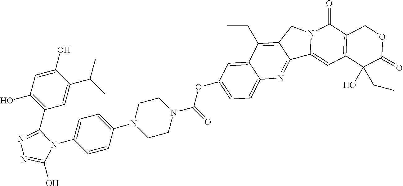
N1=C(C2=C(O)C=C(O)C(C(C)C)=C2)N(C2=CC=C(N3CCN(C(=O)OC4=CC=C5C(=C4)C(CC)=C4C(=N5)C5=CC6=C(C(=O)N5C4)COC(=O)C6(O)CC)CC3)C=C2)C(O)=N1
